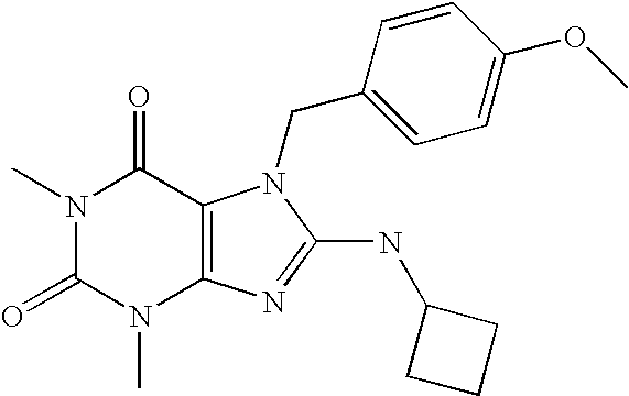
N1(C)C(=O)N(C)C2=C(C1=O)N(CC1=CC=C(OC)C=C1)C(NC1CCC1)=N2
